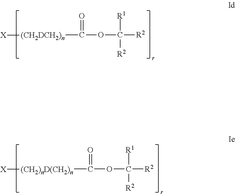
C([R2])([R1])([R2])OC([(CH2DCH2)n][X])=O.C([R2])([R1])([R2])OC([(CH2)nD(CH2)n][X])=O
